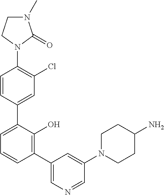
C1(N2C(=O)N(C)CC2)=C(Cl)C=C(C2=CC=CC(C3=CN=CC(N4CCC(N)CC4)=C3)=C2O)C=C1
